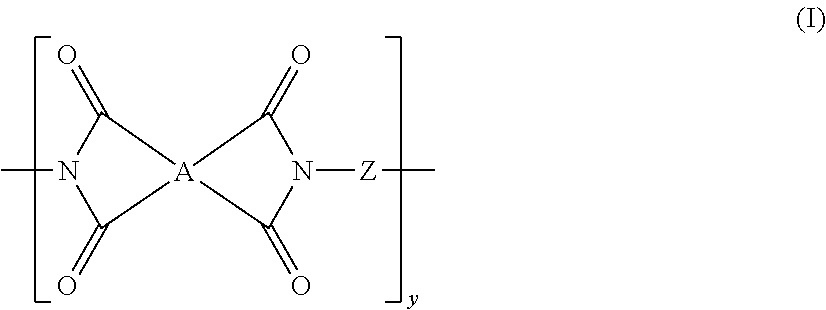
CN1C(=O)[A]2(C1=O)C(=O)N([Z]C)C2=O
